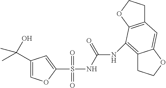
C1=C(C(O)(C)C)C=C(S(NC(=O)NC2=C3CCOC3=CC3=C2OCC3)(=O)=O)O1
